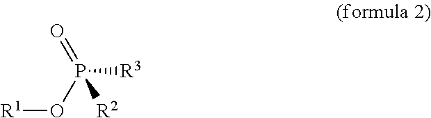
O=P(O[R1])([R3])[R2]
